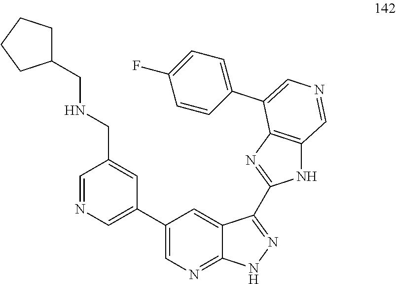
C1(C2=CN=CC(CNCC3CCCC3)=C2)=CN=C2C(=C1)C(C1=NC3=C(N1)C=NC=C3C1=CC=C(F)C=C1)=NN2
